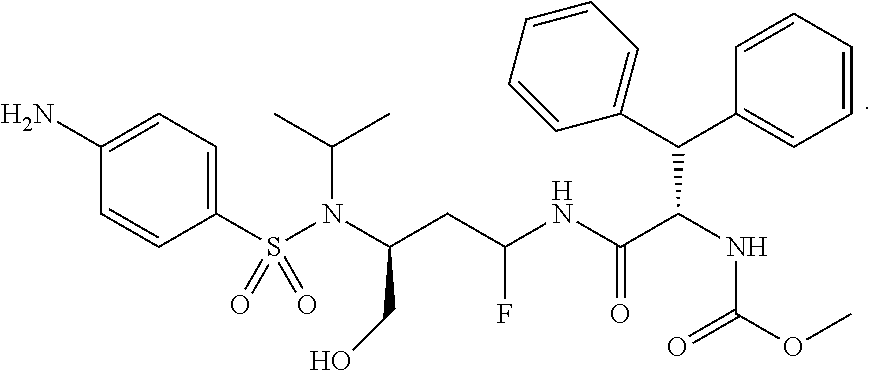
C(C(NC(OC)=O)C(C1=CC=CC=C1)C1=CC=CC=C1)(NC(CC(N(S(C1=CC=C(N)C=C1)(=O)=O)C(C)C)CO)F)=O
